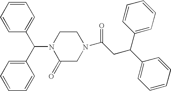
C1=CC(C(C2=CC=CC=C2)N2C(=O)CN(C(CC(C3=CC=CC=C3)C3=CC=CC=C3)=O)CC2)=CC=C1
